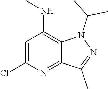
C1=C(Cl)N=C2C(=C1NC)N(C(C)C)N=C2C
